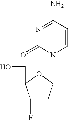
C1(F)CC(N2C=CC(N)=NC2=O)OC1CO
